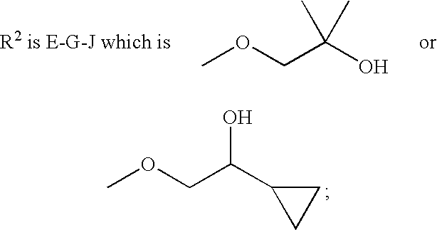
COCC(O)(C)C.COCC(C1CC1)O
